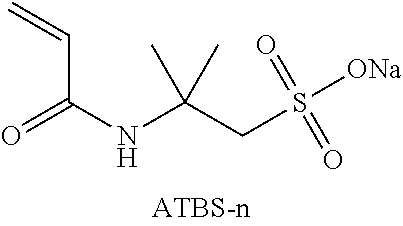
O=C(NC(CS([ONa])(=O)=O)(C)C)C=C
